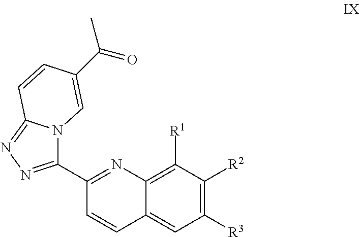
C1(C2=NN=C3N2C=C(C(=O)C)C=C3)=NC2=C([R1])C([R2])=C([R3])C=C2C=C1
